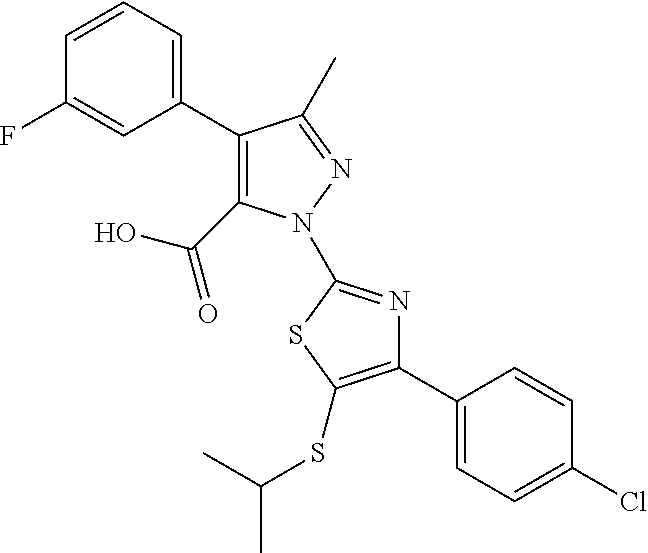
C1(C2=CC=CC(F)=C2)=C(C(=O)O)N(C2=NC(C3=CC=C(Cl)C=C3)=C(SC(C)C)S2)N=C1C
